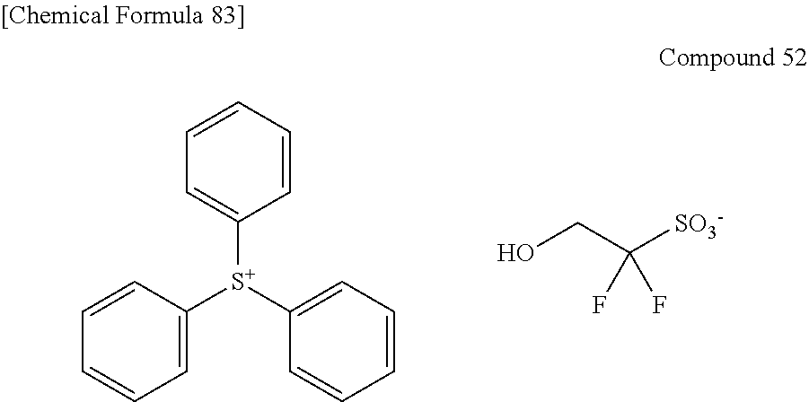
C1=CC([S+](C2=CC=CC=C2)C2=CC=CC=C2)=CC=C1.OCC([SO3-])(F)F
